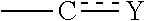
[Y]cC
